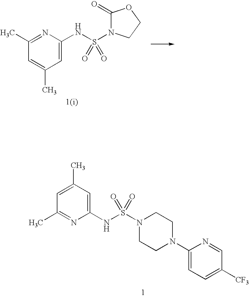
C1=C(NS(N2C(=O)OCC2)(=O)=O)N=C(C)C=C1C.C1(NS(N2CCN(C3=CC=C([CF3])C=N3)CC2)(=O)=O)=CC(C)=CC(C)=N1
